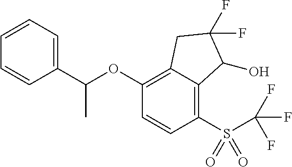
C1(OC(C2=CC=CC=C2)C)=C2C(=C(S(C(F)(F)F)(=O)=O)C=C1)C(O)C(F)(F)C2
